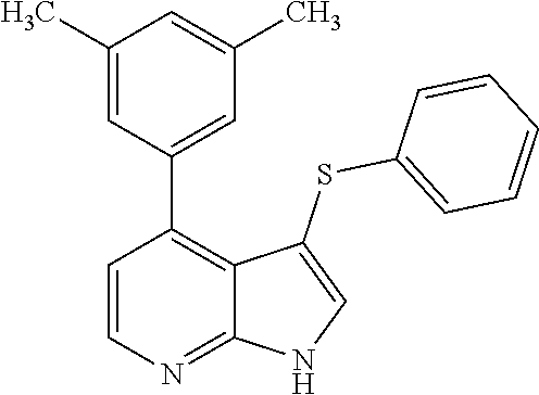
C1=CN=C2C(=C1C1=CC(C)=CC(C)=C1)C(SC1=CC=CC=C1)=CN2
